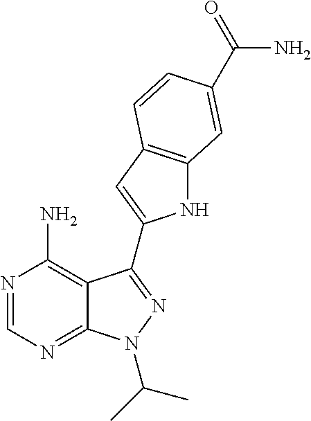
N1=CN=C2C(=C1N)C(C1=CC3=C(N1)C=C(C(=O)N)C=C3)=NN2C(C)C
